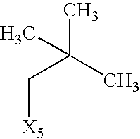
CC(C[X5])(C)C
